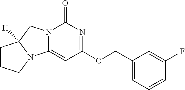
N12C(=CC(OCC3=CC=CC(F)=C3)=NC1=O)N1C([H])(C2)CCC1
